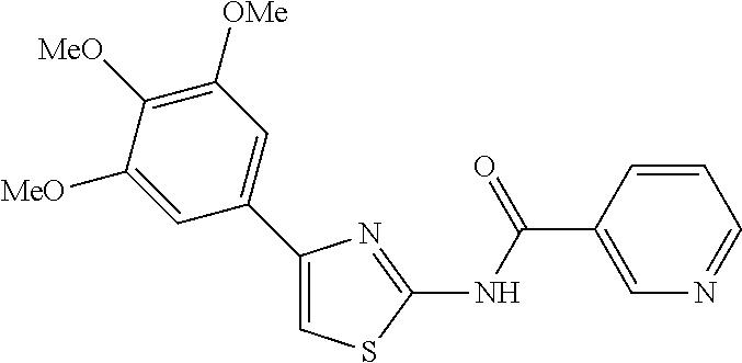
C1=CC(C(NC2=NC(C3=CC([OMe])=C([MeO])C([MeO])=C3)=CS2)=O)=CN=C1
